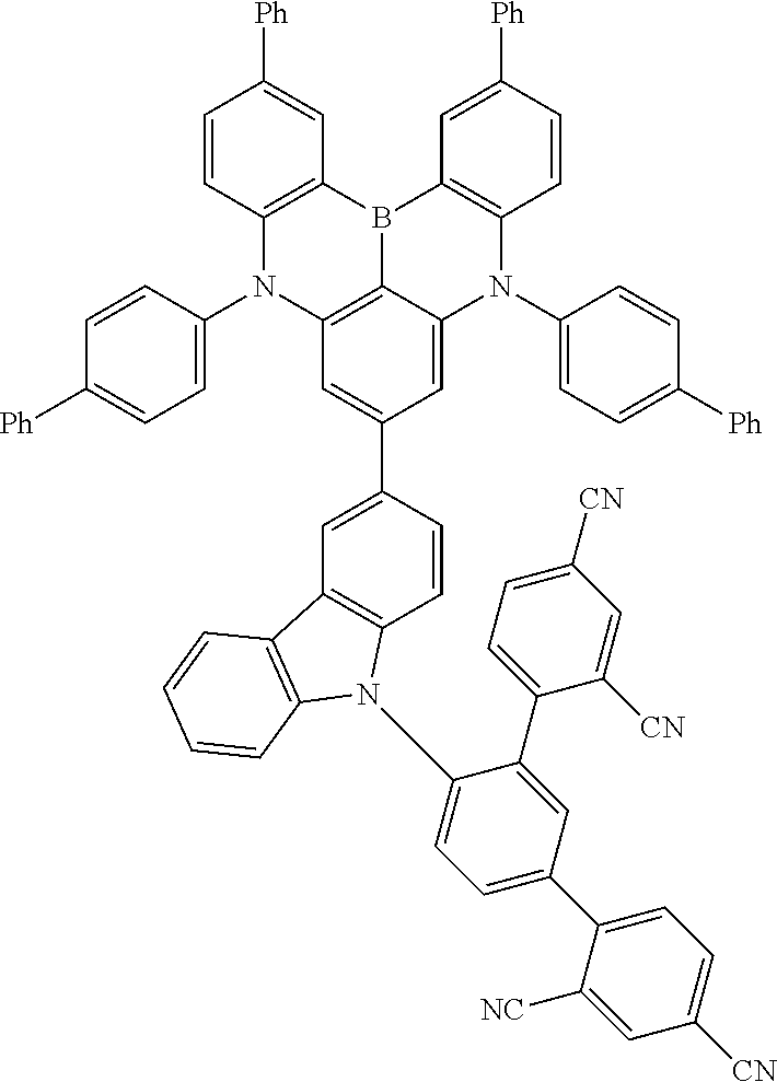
C12=C(B3C4=C(N1C1=CC=C([Ph])C=C1)C=C(C1=CC5=C(C=C1)N(C1=CC=C(C6=CC=C([CN])C=C6[NC])C=C1C1=CC=C([CN])C=C1[CN])C1=C5C=CC=C1)C=C4N(C1=CC=C([Ph])C=C1)C1=C3C=C([Ph])C=C1)C=C([Ph])C=C2
